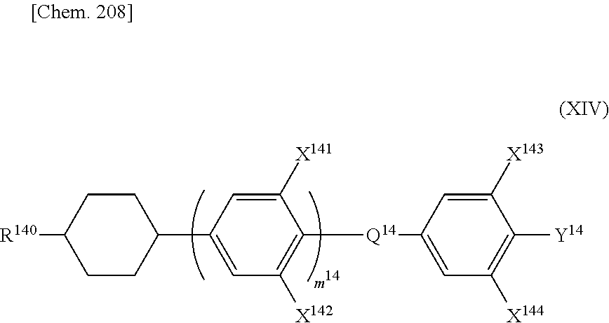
C1CC(C2=CC([X142])=C([Q14]C3=CC([X144])=C([Y14])C([X143])=C3)C([X141])=C2)CCC1[R140]
